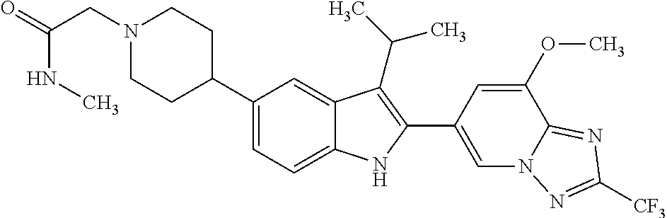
N1(CC(NC)=O)CCC(C2=CC=C3C(=C2)C(C(C)C)=C(C2=CN4C(=NC([CF3])=N4)C(OC)=C2)N3)CC1
